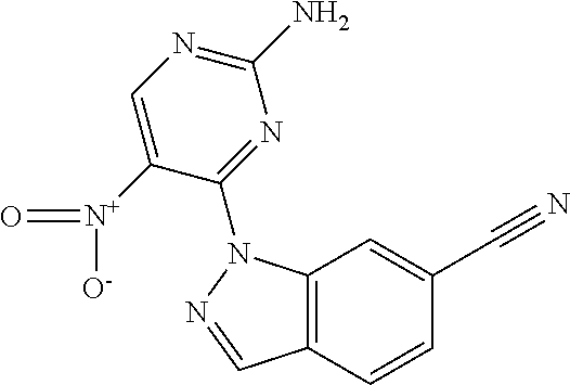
C12=C(C=C(C#N)C=C1)N(C1=NC(N)=NC=C1[N+](=O)[O-])N=C2
